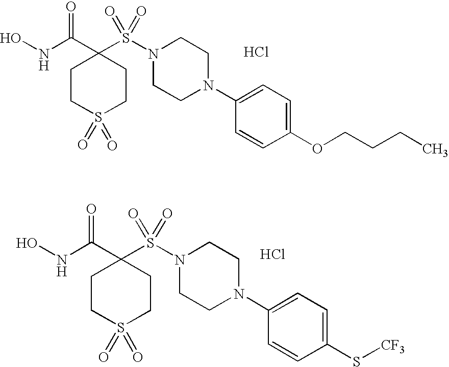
Cl.C1CS(=O)(=O)CCC1(C(NO)=O)S(N1CCN(C2=CC=C(OCCCC)C=C2)CC1)(=O)=O.Cl.C1CS(=O)(=O)CCC1(C(NO)=O)S(N1CCN(C2=CC=C(S[CF3])C=C2)CC1)(=O)=O
